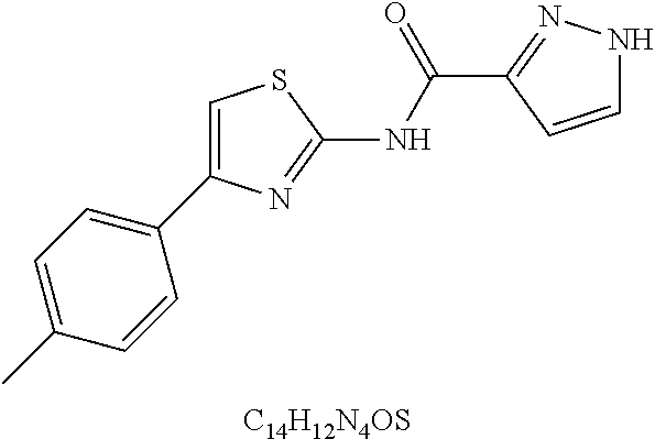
C1=C(C)C=CC(C2=CSC(NC(C3=NNC=C3)=O)=N2)=C1.[C14H12N4OS]
